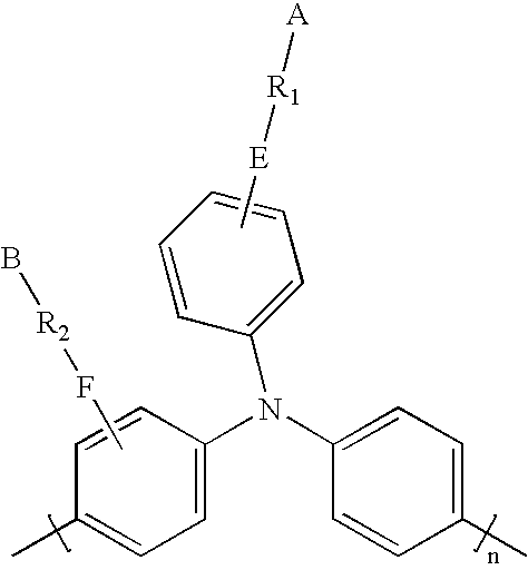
C1(N(C2=CC=C(C)C=C2)C2=CC=CC=C2)=CC=C(C)C=C1.C[E][R1][A].CF[R2]B
